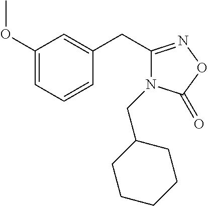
C1(OC)=CC=CC(CC2=NOC(=O)N2CC2CCCCC2)=C1
